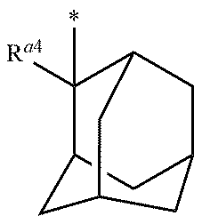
C1([Ra4])(*)C2CC3CC1CC(C2)C3
